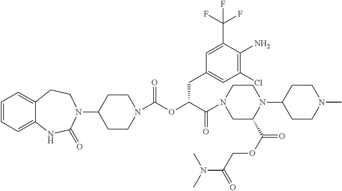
C1=CC=C2C(=C1)CCN(C1CCN(C(OC(C(N3CC(C(OCC(N(C)C)=O)=O)N(C4CCN(C)CC4)CC3)=O)CC3=CC(Cl)=C(N)C(C(F)(F)F)=C3)=O)CC1)C(=O)N2
